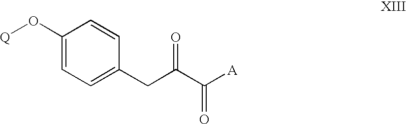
C1(O[Q])=CC=C(CC(C([A])=O)=O)C=C1
